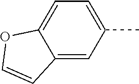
C12=CC(C)=CC=C1OC=C2
